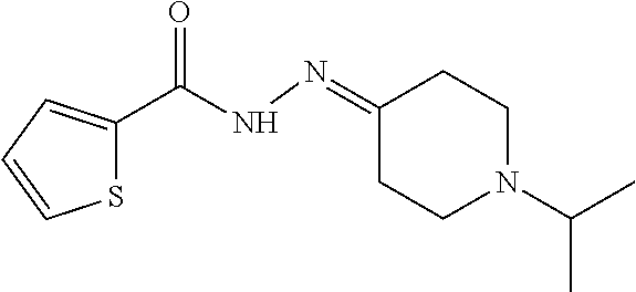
S1C(C(NN=C2CCN(C(C)C)CC2)=O)=CC=C1
